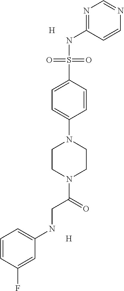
N1=C(NS(C2=CC=C(N3CCN(C(CNC4=CC=CC(F)=C4)=O)CC3)C=C2)(=O)=O)C=CN=C1.[H].[H]
